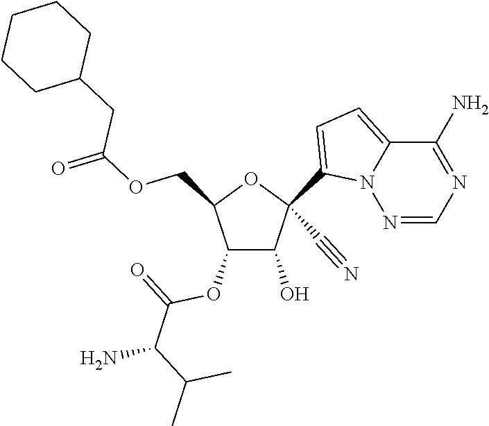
O(CC1C(OC(=O)C(N)C(C)C)C(O)C(C#N)(C2=CC=C3N2N=CN=C3N)O1)C(CC1CCCCC1)=O
